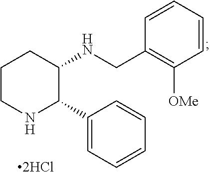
C1CNC(C2=CC=CC=C2)C(NCC2=C([OMe])C=CC=C2)C1
